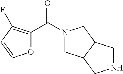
O1C(C(N2CC3C(C2)CNC3)=O)=C(F)C=C1
